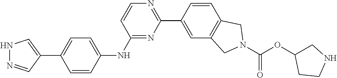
N1N=CC(C2=CC=C(NC3=NC(C4=CC5=C(C=C4)CN(C(OC4CNCC4)=O)C5)=NC=C3)C=C2)=C1
